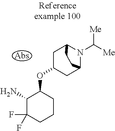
NC1C(F)(F)CCCC1OC1CC2N(C([Me])[Me])C(C1)CC2
